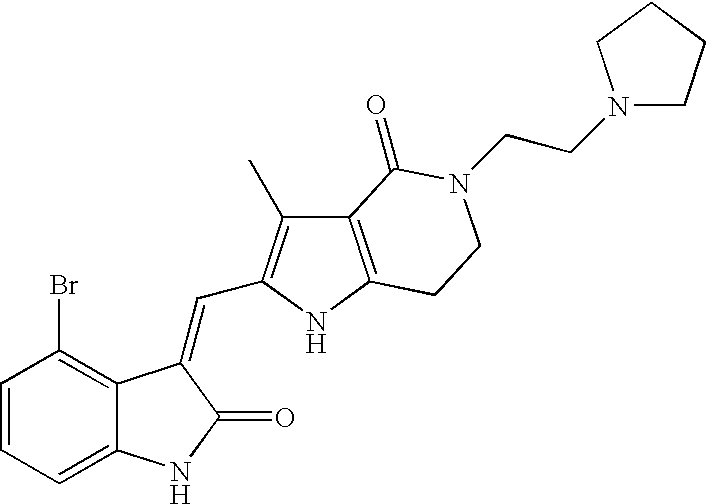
C1=CC(Br)=C2C(=C1)NC(=O)C2=CC1=C(C)C2=C(N1)CCN(CCN1CCCC1)C2=O
